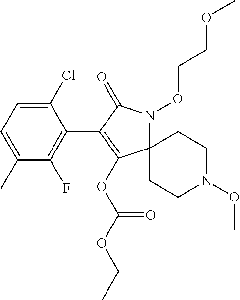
C12(N(OCCOC)C(=O)C(C3=C(F)C(C)=CC=C3Cl)=C1OC(=O)OCC)CCN(OC)CC2
